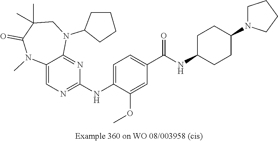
C12=CN=C(NC3=CC=C(C(NC4CCC(N5CCCC5)CC4)=O)C=C3OC)N=C1N(C1CCCC1)CC(C)(C)C(=O)N2C
